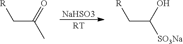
[NaHSO3].[RT].[R]CC(C)=O.[R]CC([SO3Na])O
